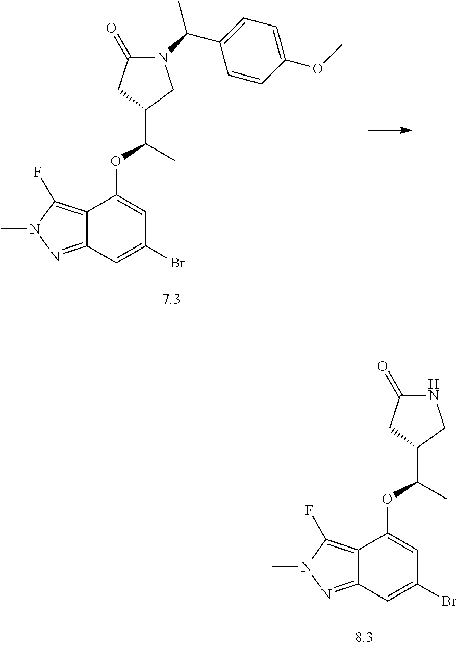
N1(C(C2=CC=C(OC)C=C2)C)C(=O)CC(C(OC2=CC(Br)=CC3=NN(C)C(F)=C32)C)C1.N1C(=O)CC(C(OC2=CC(Br)=CC3=NN(C)C(F)=C32)C)C1
